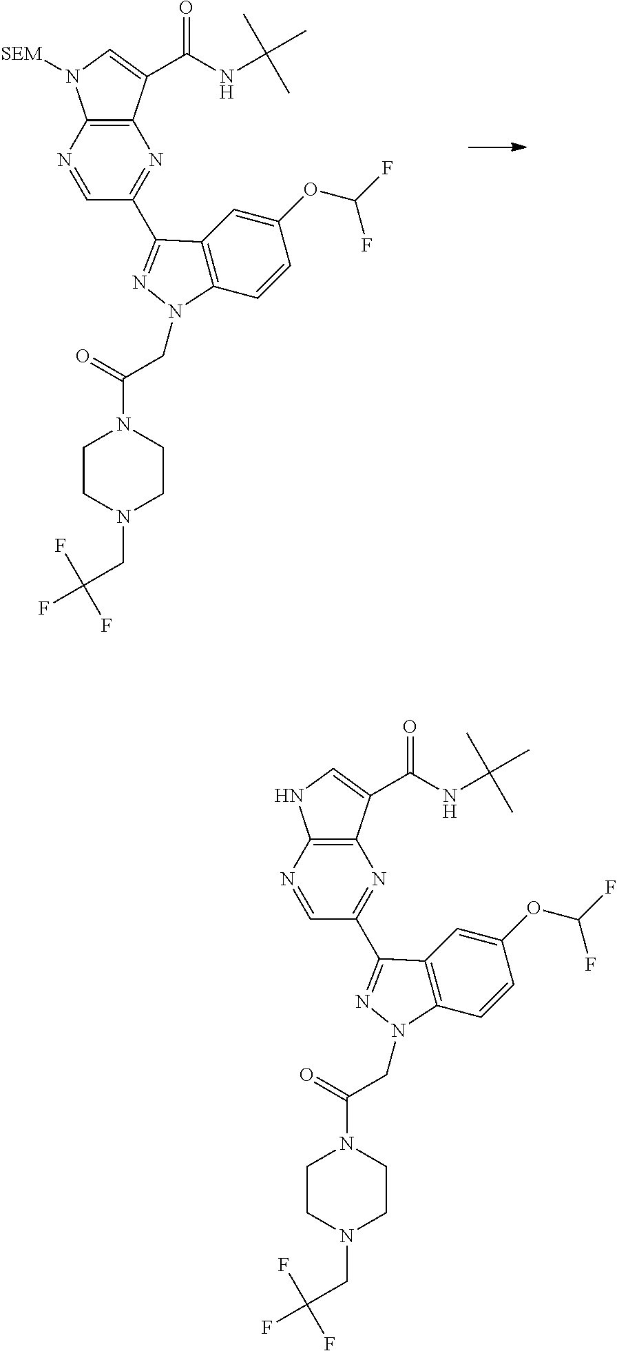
N1=CC(C2=NN(CC(N3CCN(CC(F)(F)F)CC3)=O)C3=C2C=C(OC(F)F)C=C3)=NC2=C1N([SEM])C=C2C(NC(C)(C)C)=O.N1=CC(C2=NN(CC(N3CCN(CC(F)(F)F)CC3)=O)C3=C2C=C(OC(F)F)C=C3)=NC2=C1NC=C2C(NC(C)(C)C)=O
